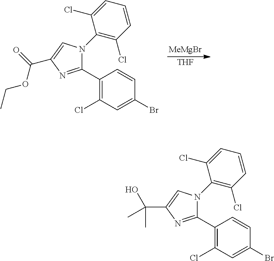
C1(C2=C(Cl)C=C(Br)C=C2)=NC(C(=O)OCC)=CN1C1=C(Cl)C=CC=C1Cl.[MeMgBr].[THF].C1(C2=C(Cl)C=C(Br)C=C2)=NC(C(C)(O)C)=CN1C1=C(Cl)C=CC=C1Cl
